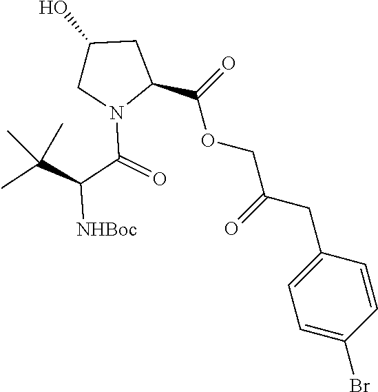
C1=C(Br)C=CC(CC(=O)COC(=O)C2CC(O)CN2C(=O)C([NHBoc])C(C)(C)C)=C1
